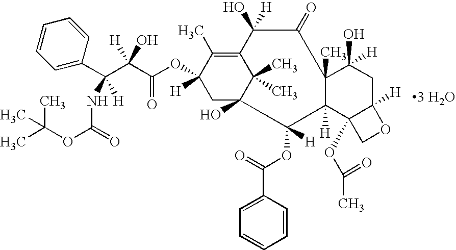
CC(OC(=O)NC(C1=CC=CC=C1)(C(C(OC1([H])CC2(O)C(C)(C)C(=C1C)C(O)([H])C(=O)C1(C)C([H])(C2(OC(C2=CC=CC=C2)=O)[H])C2(OC(C)=O)C([H])(CC1(O)[H])OC2)=O)([H])O)[H])(C)C.[3 H2O]
